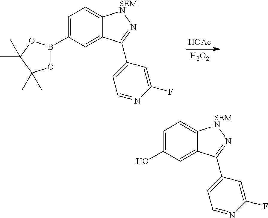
[HOAc].[H2O2].C1=C(B2OC(C)(C)C(C)(C)O2)C=C2C(=C1)[SEMN]N=C2C1=CC=NC(F)=C1.C1=C(O)C=C2C(=C1)[SEMN]N=C2C1=CC=NC(F)=C1
